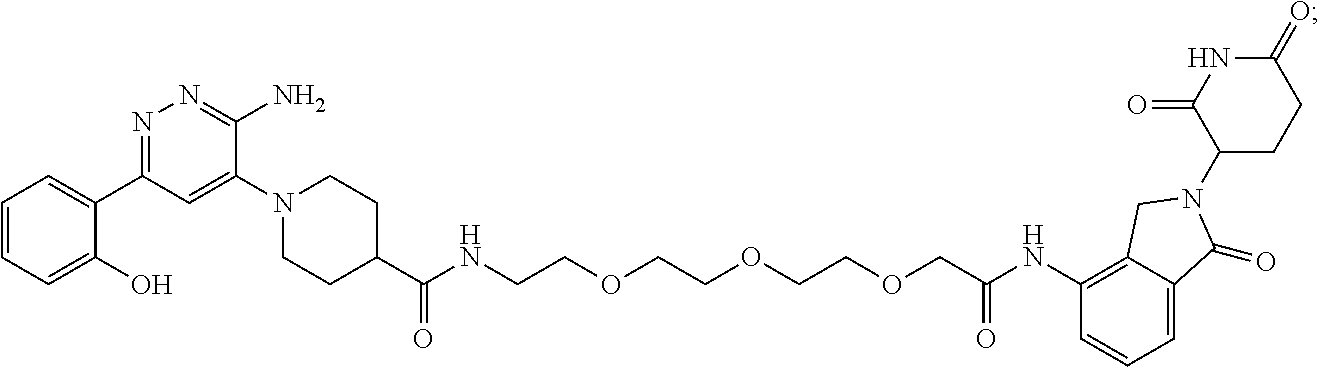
C1=CC=C(O)C(C2=NN=C(N)C(N3CCC(C(NCCOCCOCCOCC(NC4=C5C(=CC=C4)C(=O)N(C4CCC(=O)NC4=O)C5)=O)=O)CC3)=C2)=C1
